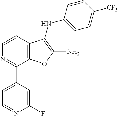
C1=CC2=C(C(C3=CC=NC(F)=C3)=N1)OC(N)=C2NC1=CC=C([CF3])C=C1
